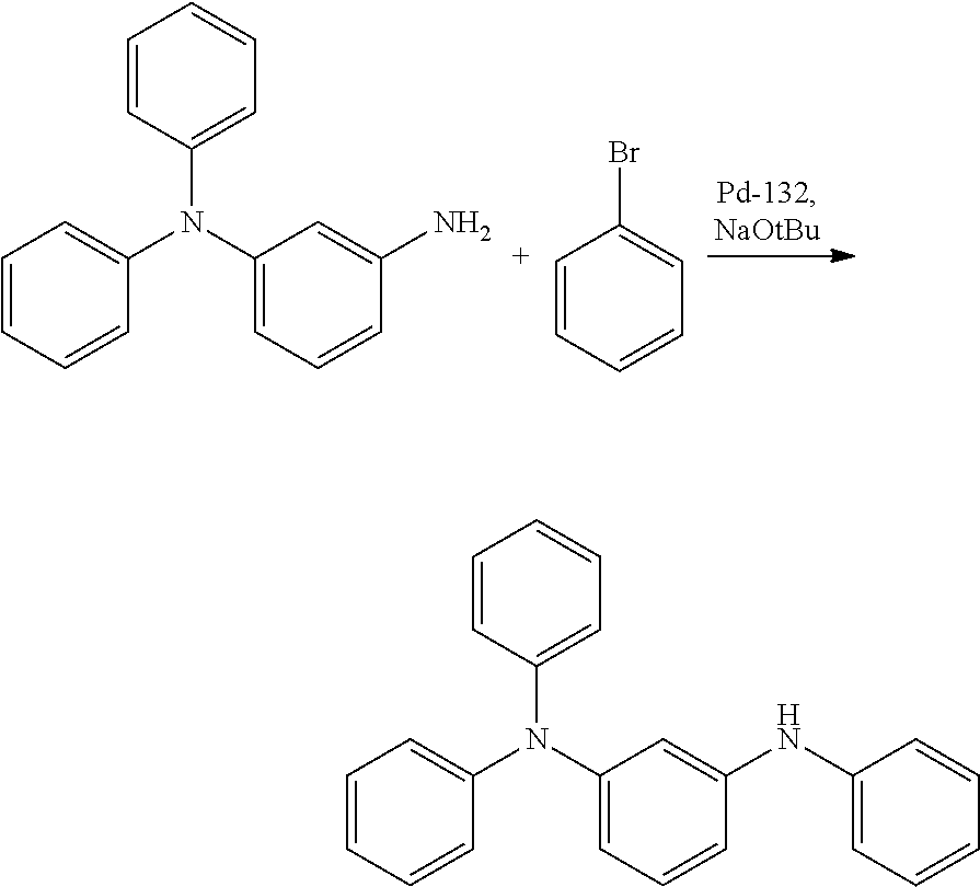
C1=CC=CC(N(C2=CC=CC(N)=C2)C2=CC=CC=C2)=C1.C1=CC=CC=C1Br.C1=CC=CC(N(C2=CC=CC(NC3=CC=CC=C3)=C2)C2=CC=CC=C2)=C1
